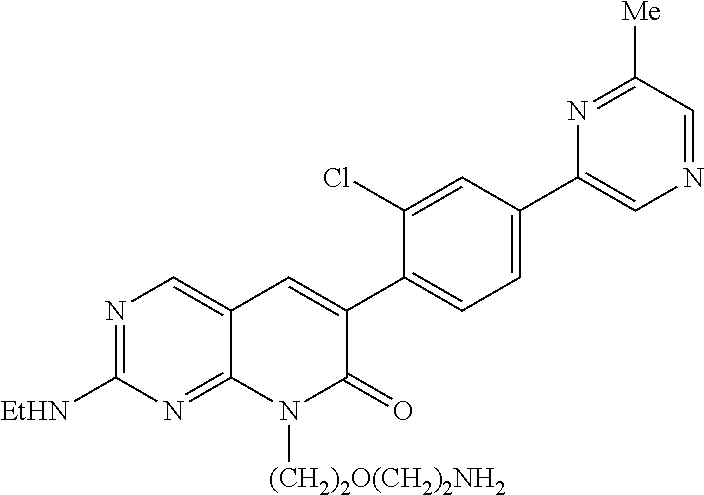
N1=C([EtHN])N=C2C(=C1)C=C(C1=CC=C(C3=CN=CC([Me])=N3)C=C1Cl)C(=O)N2[(CH2)2O(CH2)2NH2]
